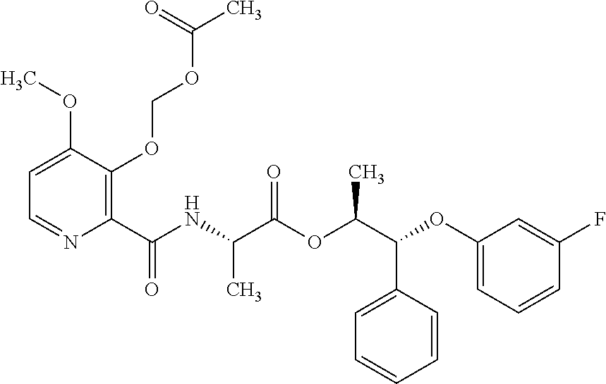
C1(C(NC(C(OC(C(C2=CC=CC=C2)OC2=CC=CC(F)=C2)C)=O)C)=O)=C(OCOC(C)=O)C(OC)=CC=N1
